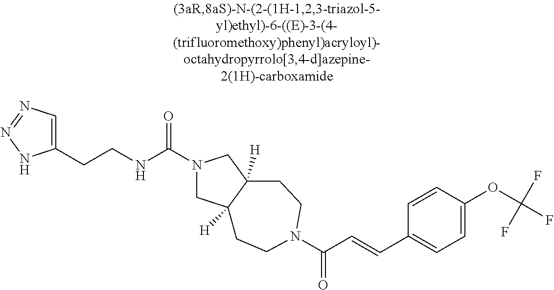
N(CCC1=CN=NN1)C(N1CC2([H])C([H])(C1)CCN(C(C=CC1=CC=C(OC(F)(F)F)C=C1)=O)CC2)=O
